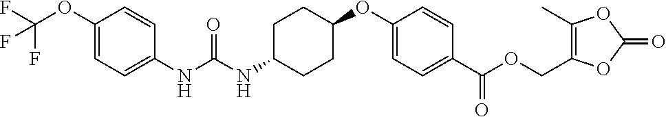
C1(OC(F)(F)F)=CC=C(NC(NC2CCC(OC3=CC=C(C(OCC4=C(C)OC(=O)O4)=O)C=C3)CC2)=O)C=C1
